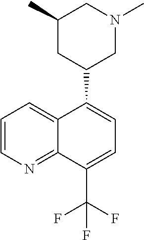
C1=C2C(=NC=C1)C(C(F)(F)F)=CC=C2C1CN(C)CC(C)C1
